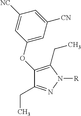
C1(OC2=CC([CN])=CC([NC])=C2)=C(CC)N([R])N=C1CC
